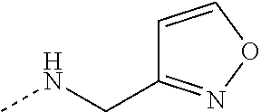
C1=CON=C1CNC
